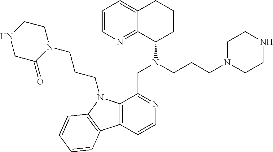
C1=CN=C2C(=C1)CCCC2N(CCCN1CCNCC1)CC1=NC=CC2=C1N(CCCN1CCNCC1=O)C1=C2C=CC=C1
